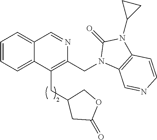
C1=CC=C2C(=C1)C=NC(CN1C3=C(N(C4CC4)C1=O)C=CN=C3)=C2CC1CC(=O)OC1
